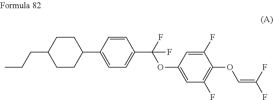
C1CC(CCC)CCC1C1=CC=C(C(OC2=CC(F)=C(OC=C(F)F)C(F)=C2)(F)F)C=C1
